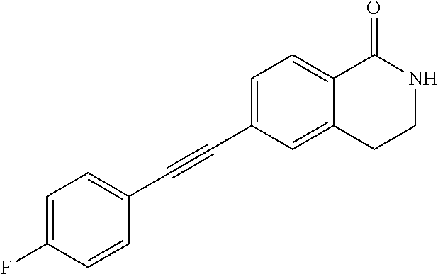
C1=C(F)C=CC(C#CC2=CC=C3C(=C2)CCNC3=O)=C1
